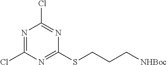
N1=C(Cl)N=C(SCCC[NHBoc])N=C1Cl
